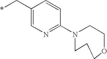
C1(C*)=CN=C(N2CCCOCC2)C=C1
